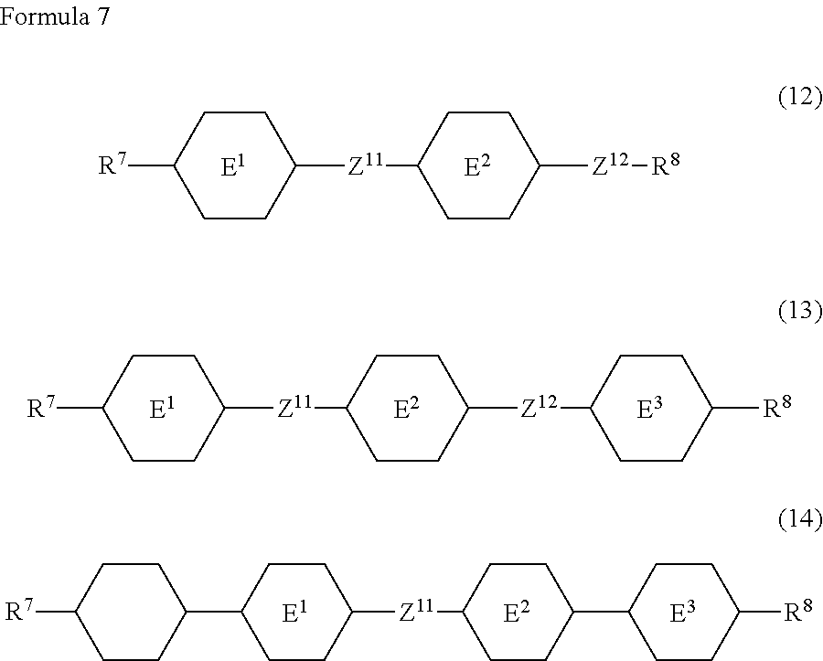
[E1].[R7]C1CCC([Z11]C2CCC([Z12][R8])CC2)CC1.[E2].[E1].[E2].[R7]C1CCC([Z11]C2CCC([Z12]C3CCC([R8])CC3)CC2)CC1.[E3].[E1].[E2].C1CC(C2CCC([Z11]C3CCC(C4CCC([R8])CC4)CC3)CC2)CCC1[R7].[E3]
